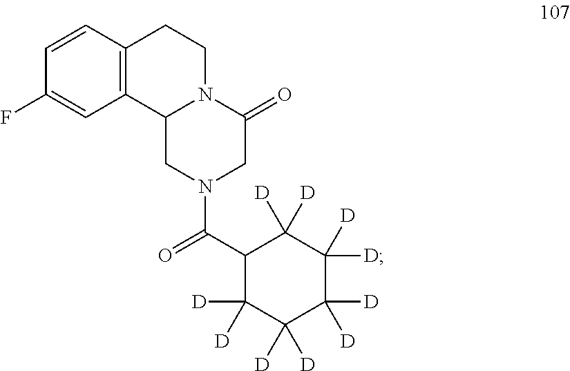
C1=CC2=C(C=C1F)C1N(CC2)C(=O)CN(C(=O)C2C([D])([D])C([D])([D])C([D])([D])C([D])([D])C2([D])[D])C1
